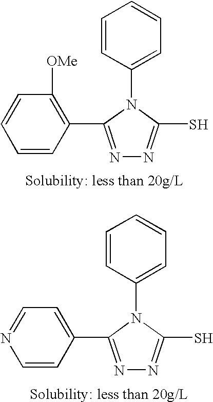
N1=C(C2=C([OMe])C=CC=C2)N(C2=CC=CC=C2)C(S)=N1.N1=C(C2=CC=NC=C2)N(C2=CC=CC=C2)C(S)=N1
